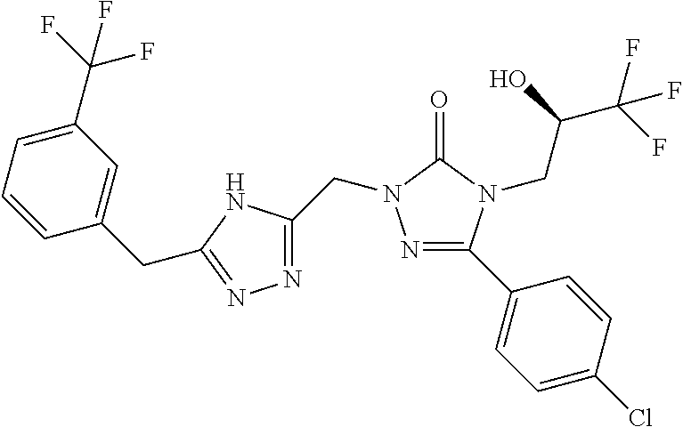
N1=C(C2=CC=C(Cl)C=C2)N(CC(O)C(F)(F)F)C(=O)N1CC1=NN=C(CC2=CC(C(F)(F)F)=CC=C2)N1
